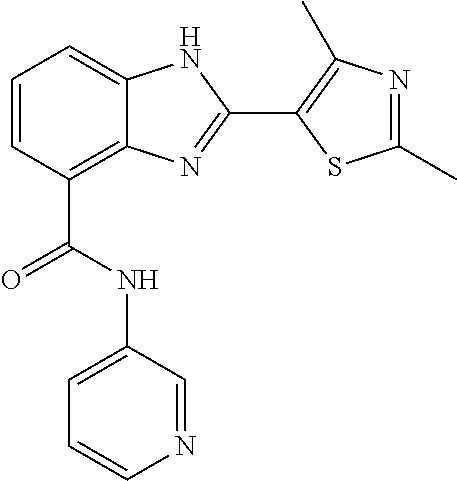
C1=CC(C(=O)NC2=CC=CN=C2)=C2C(=C1)NC(C1=C(C)N=C(C)S1)=N2
